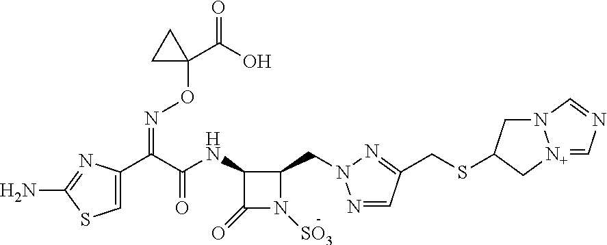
N(C(C(C1=CSC(N)=N1)=NOC1(C(=O)O)CC1)=O)C1C(CN2N=CC(CSC3CN4[N+](=CN=C4)C3)=N2)N([SO3])C1=O
